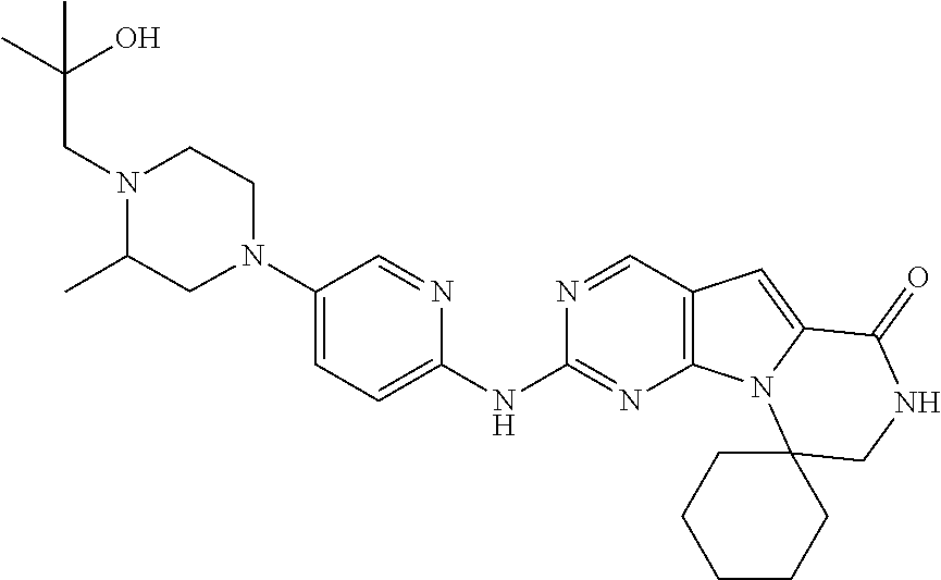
N1(C2=CC=C(NC3=NC4=C(C=N3)C=C3N4C4(CNC3=O)CCCCC4)N=C2)CCN(CC(C)(O)C)C(C)C1
